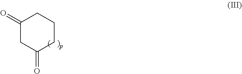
C1(=O)CC(=O)CCC1
